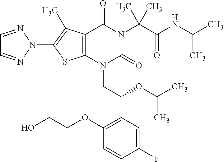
C12=C(C(C)=C(N3N=CC=N3)S1)C(=O)N(C(C(=O)NC(C)C)(C)C)C(=O)N2CC(C1=C(OCCO)C=CC(F)=C1)OC(C)C
